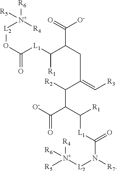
O(C([L1]C(C(CC(C(C(C([O-])=O)C([R1])[L1]C(=O)N([R7])[L2][N+]([R5])([R4])[R6])[R2])=C[R3])C([O-])=O)[R1])=O)[L2][N+]([R6])([R5])[R4]
